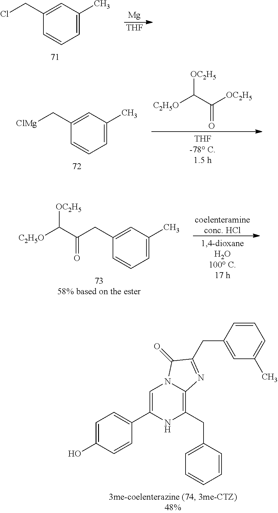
[Mg].[THF].ClCC1=CC(C)=CC=C1.[ClMg]CC1=CC(C)=CC=C1.[OC2H5]C(C([OC2H5])=O)[C2H5O].C(=O)(C([C2H5O])[OC2H5])CC1=CC(C)=CC=C1.[coelenteramineconc. HCl].C1=C(O)C=CC(C2=CN3C(=C(CC4=CC=CC=C4)N2)N=C(CC2=CC(C)=CC=C2)C3=O)=C1
